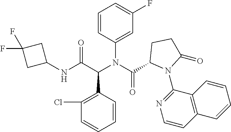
C1=CC(N(C(C2N(C3=NC=CC4=C3C=CC=C4)C(=O)CC2)=O)C(C(NC2CC(F)(F)C2)=O)C2=C(Cl)C=CC=C2)=CC(F)=C1
